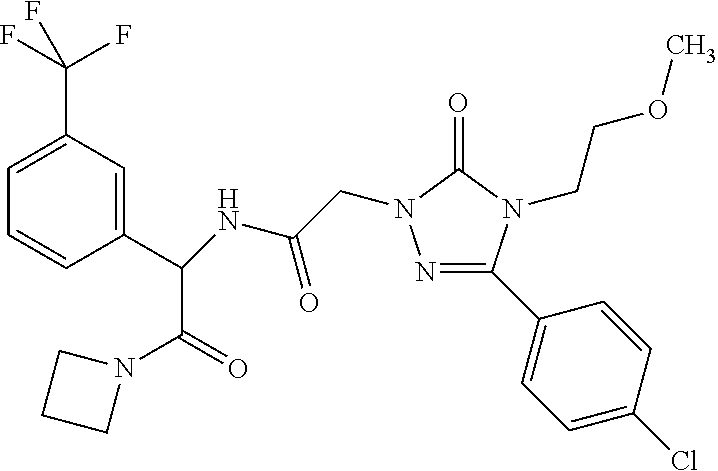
N1=C(C2=CC=C(Cl)C=C2)N(CCOC)C(=O)N1CC(=O)NC(C1=CC(C(F)(F)F)=CC=C1)C(N1CCC1)=O
